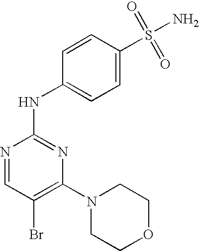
N1=CC(Br)=C(N2CCOCC2)N=C1NC1=CC=C(S(N)(=O)=O)C=C1
